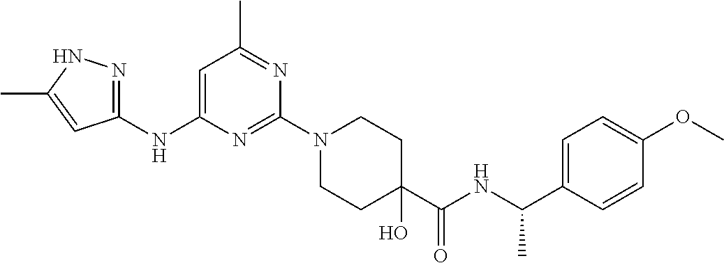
C1(NC2=CC(C)=NC(N3CCC(O)(C(NC(C4=CC=C(OC)C=C4)C)=O)CC3)=N2)=NNC(C)=C1
